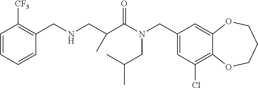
C1(CN(C(=O)C(CNCC2=C([CF3])C=CC=C2)C)CC(C)C)=CC(Cl)=C2C(=C1)OCCCO2
